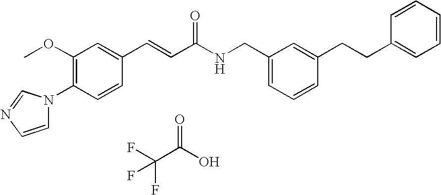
C1(OC)=C(N2C=CN=C2)C=CC(C=CC(NCC2=CC=CC(CCC3=CC=CC=C3)=C2)=O)=C1.C(C(=O)O)(F)(F)F
